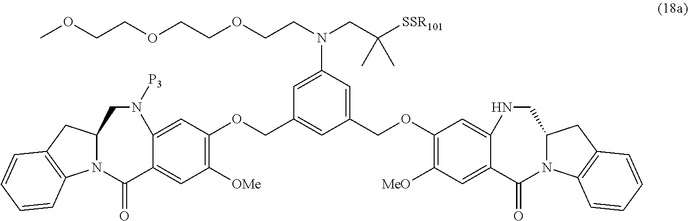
N12C(CC3=C1C=CC=C3)CN([P3])C1=CC(OCC3=CC(COC4=C([MeO])C=C5C(=O)N6C(CC7=C6C=CC=C7)CNC5=C4)=CC(N(CCOCCOCCOC)CC([SSR101])(C)C)=C3)=C([OMe])C=C1C2=O
